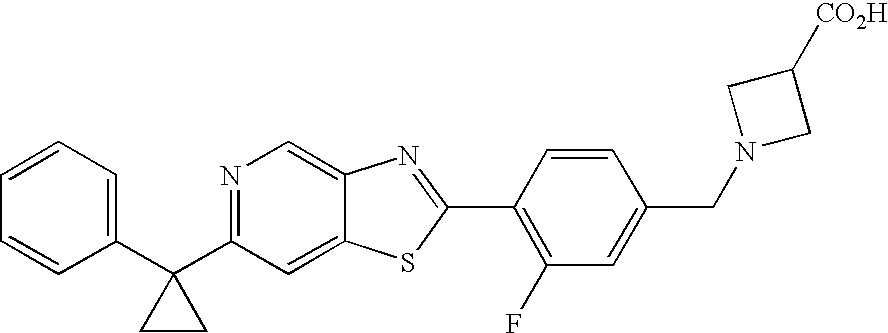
C1=CC=C(C2(C3=NC=C4C(=C3)SC(C3=C(F)C=C(CN5CC([CO2H])C5)C=C3)=N4)CC2)C=C1
